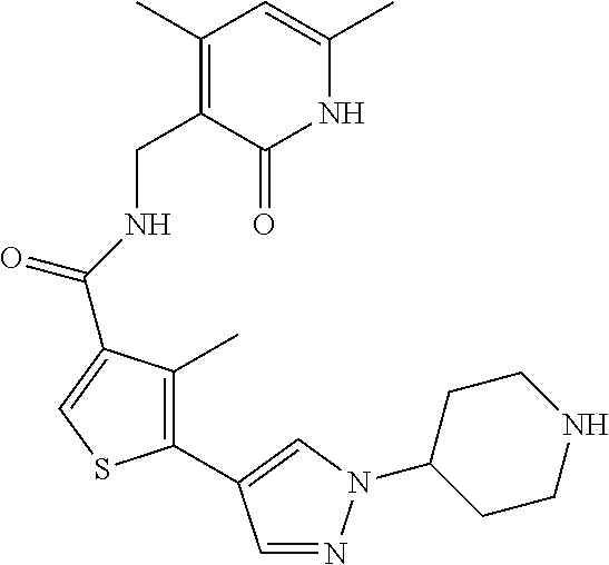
C1(C)=C(CNC(=O)C2=CSC(C3=CN(C4CCNCC4)N=C3)=C2C)C(=O)NC(C)=C1
